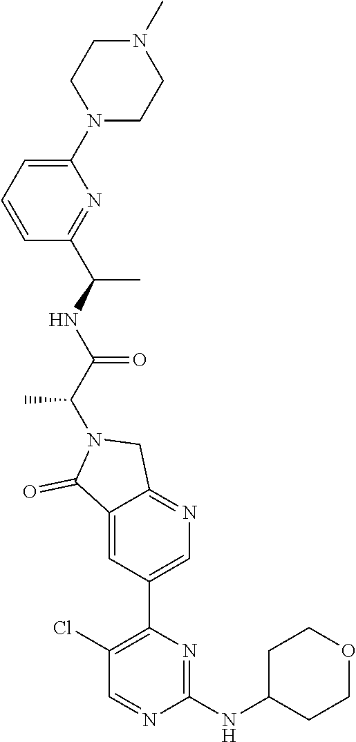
C(N1C(=O)C2=CC(C3=C(Cl)C=NC(NC4CCOCC4)=N3)=CN=C2C1)(C(NC(C)C1=NC(N2CCN(C)CC2)=CC=C1)=O)C
